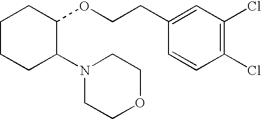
C1CCC(N2CCOCC2)C(OCCC2=CC(Cl)=C(Cl)C=C2)C1
